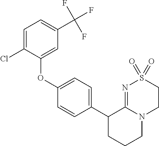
C1S(=O)(=O)N=C2N(C1)CCCC2C1=CC=C(OC2=CC(C(F)(F)F)=CC=C2Cl)C=C1
